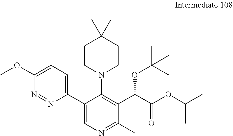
COC1=CC=C(C2=CN=C(C)C(C(C(OC(C)C)=O)OC(C)(C)C)=C2N2CCC(C)(C)CC2)N=N1
